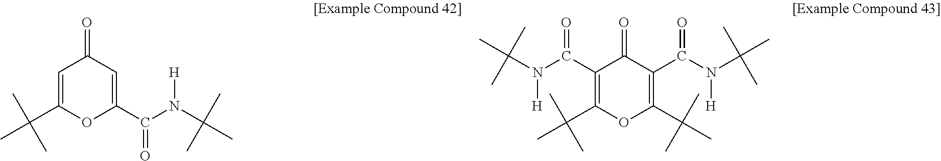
C1=C(C(C)(C)C)OC(C(N(C(C)(C)C)[H])=O)=CC1=O.C1(C(N(C(C)(C)C)[H])=O)=C(C(C)(C)C)OC(C(C)(C)C)=C(C(N(C(C)(C)C)[H])=O)C1=O
